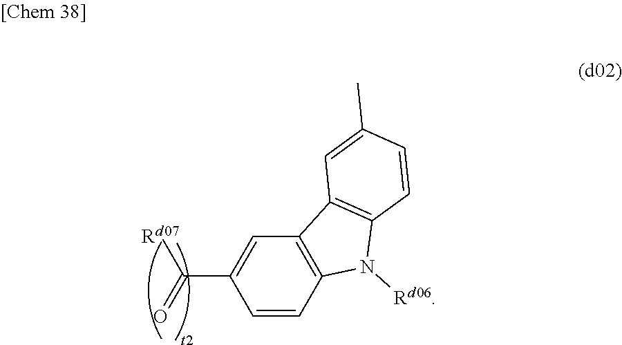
C12=C(C=CC(C([Rd07])=O)=C1)N([Rd06])C1=C2C=C(C)C=C1
